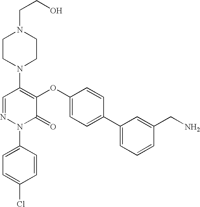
N1(C2=C(OC3=CC=C(C4=CC=CC(CN)=C4)C=C3)C(=O)N(C3=CC=C(Cl)C=C3)N=C2)CCN(CCO)CC1
